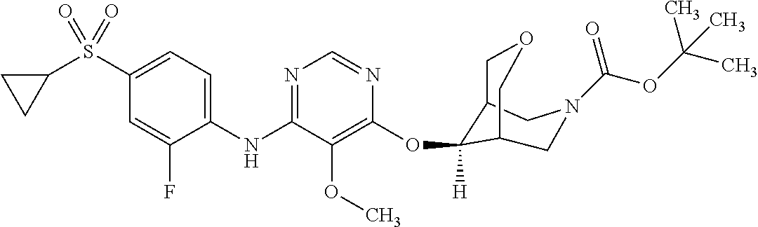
C1(NC2=NC=NC(OC3([H])C4COCC3CN(C(OC(C)(C)C)=O)C4)=C2OC)=CC=C(S(C2CC2)(=O)=O)C=C1F
